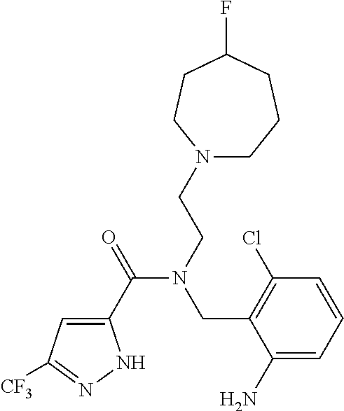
C1(C(=O)N(CCN2CCCC(F)CC2)CC2=C(Cl)C=CC=C2N)=CC([CF3])=NN1
